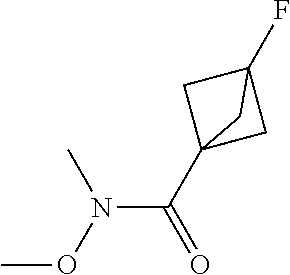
N(C(C12CC(F)(C1)C2)=O)(OC)C
